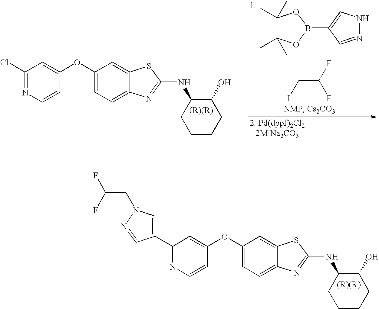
C1=C(C2=NC=CC(OC3=CC=C4C(=C3)SC(NC3C(O)CCCC3)=N4)=C2)C=NN1CC(F)F.C1(OC2=CC(Cl)=NC=C2)=CC=C2C(=C1)SC(NC1C(O)CCCC1)=N2.B1(C2=CNN=C2)OC(C)(C)C(C)(C)O1.ICC(F)F
